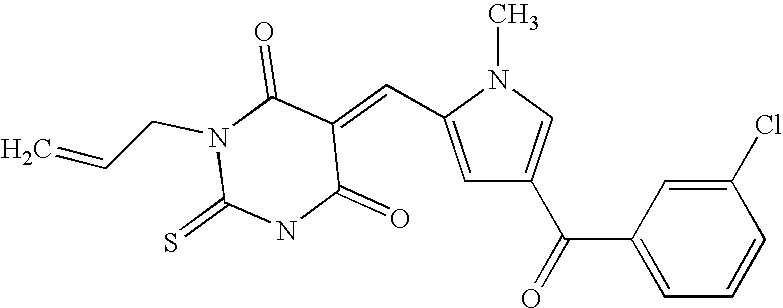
N1(C)C(C=C2C(=O)N(CC=C)C(=S)NC2=O)=CC(C(=O)C2=CC=CC(Cl)=C2)=C1
